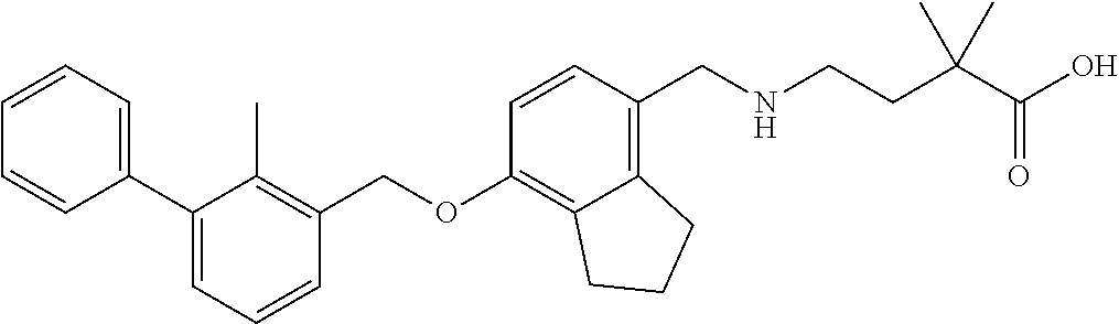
C1=CC=C(C2=CC=CC(COC3=C4C(=C(CNCCC(C(O)=O)(C)C)C=C3)CCC4)=C2C)C=C1
